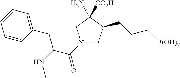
C1=CC(CC(NC)C(N2CC(CCC[B(OH)2])C(N)([CO2H])C2)=O)=CC=C1
